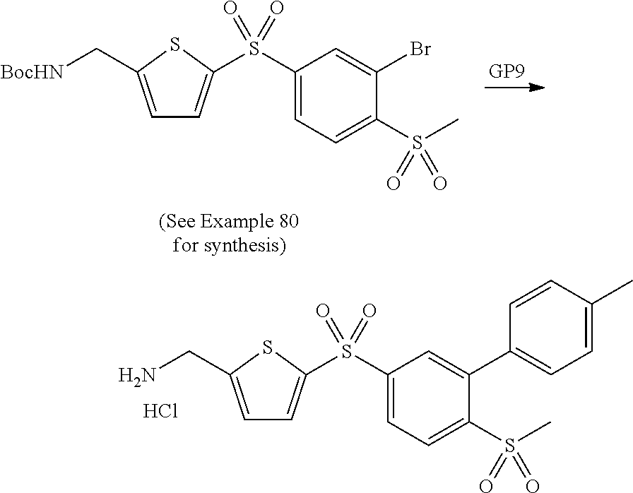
C1(S(=O)(=O)C2=CC=C(C[BocHN])S2)=CC=C(S(C)(=O)=O)C(Br)=C1.C1(S(=O)(=O)C2=CC=C(CN)S2)=CC=C(S(C)(=O)=O)C(C2=CC=C(C)C=C2)=C1.Cl
